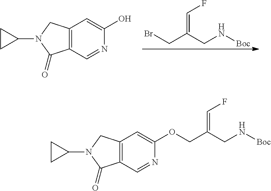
N1=CC2=C(C=C1O)CN(C1CC1)C2=O.BrCC(CN[Boc])=CF.N1=CC2=C(C=C1OCC(CN[Boc])=CF)CN(C1CC1)C2=O
